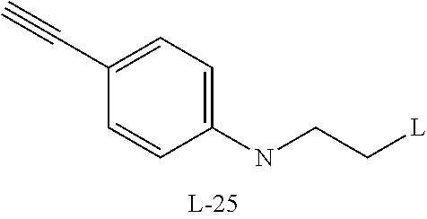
C#CC1=CC=C(NCC[L])C=C1
